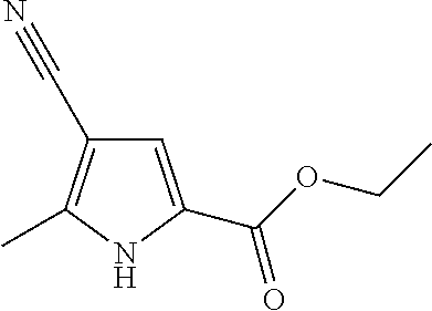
C1=C(C(OCC)=O)NC(C)=C1C#N
